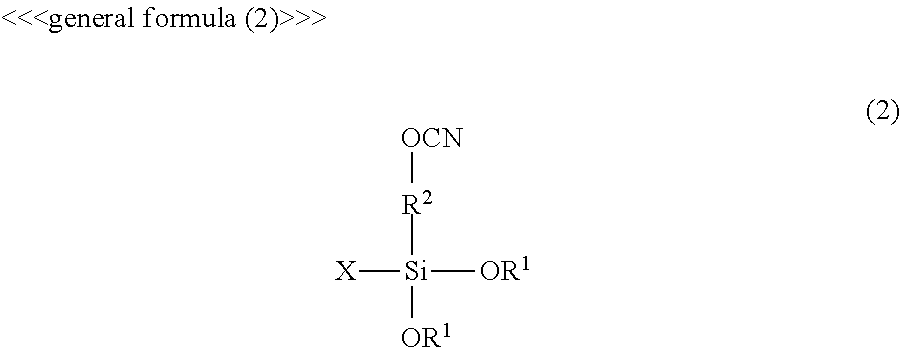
[Si]([X])([OR1])([OR1])[R2][OCN]
